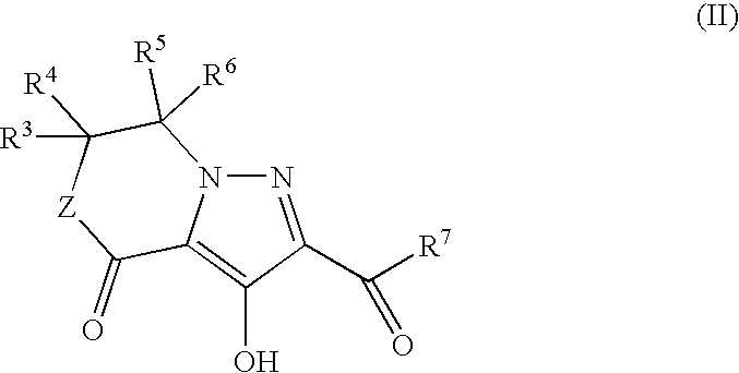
N1=C(C([R7])=O)C(O)=C2N1C([R5])([R6])C([R4])([R3])[Z]C2=O
